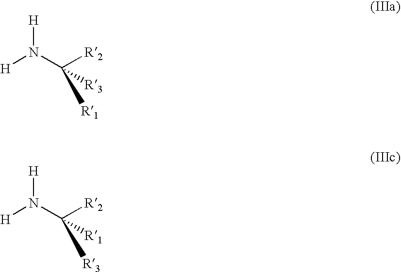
[H]N([H])C([R3])([R2])[R1].[H]N([H])C([R1])([R2])[R3]
